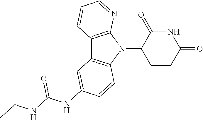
N1(C2CCC(=O)NC2=O)C2=C(C3=C1C=CC(NC(NCC)=O)=C3)C=CC=N2
